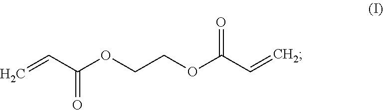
C=CC(OCCOC(C=C)=O)=O
